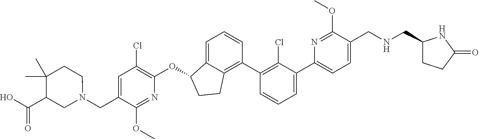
C(C1=CC(Cl)=C(OC2C3=CC=CC(C4=C(Cl)C(C5=CC=C(CNCC6CCC(=O)N6)C(OC)=N5)=CC=C4)=C3CC2)N=C1OC)N1CCC(C)(C)C(C(O)=O)C1
